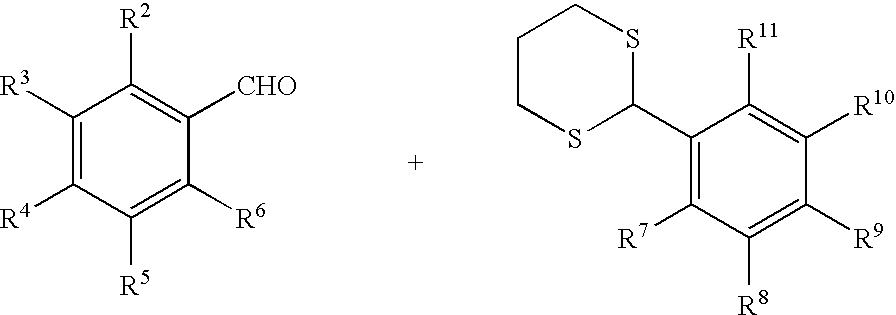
C1([R3])=C([R4])C([R5])=C([R6])C([CHO])=C1[R2].C1CSC(C2=C([R7])C([R8])=C([R9])C([R10])=C2[R11])SC1
